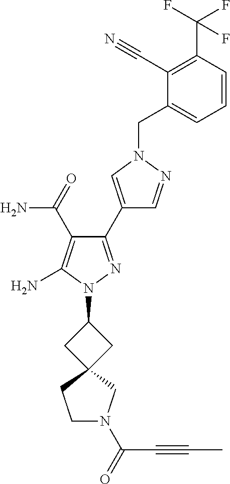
C1=CC(C(F)(F)F)=C(C#N)C(CN2C=C(C3=NN(C4CC5(C4)CCN(C(=O)C#CC)C5)C(N)=C3C(=O)N)C=N2)=C1
